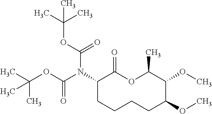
C1(N(C(OC(C)(C)C)=O)C(OC(C)(C)C)=O)CCCCC(OC)C(OC)C(C)OC1=O
